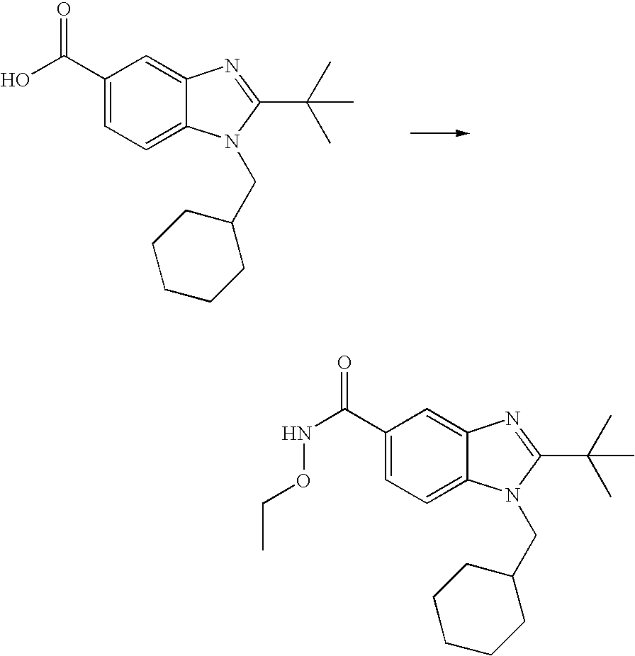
OC(C1=CC=C2C(=C1)N=C(C(C)(C)C)N2CC1CCCCC1)=O.C(C1=CC=C2C(=C1)N=C(C(C)(C)C)N2CC1CCCCC1)(=O)NOCC
